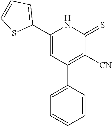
C1(C2=CC=CS2)=CC(C2=CC=CC=C2)=C([CN])C(=S)N1
